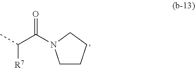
CC(C(=O)N1CCCC1)[R7]
